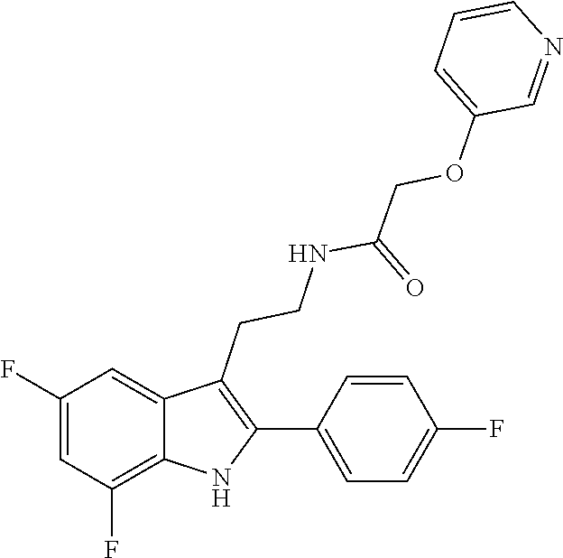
C1(OCC(=O)NCCC2=C(C3=CC=C(F)C=C3)NC3=C(F)C=C(F)C=C32)=CC=CN=C1
